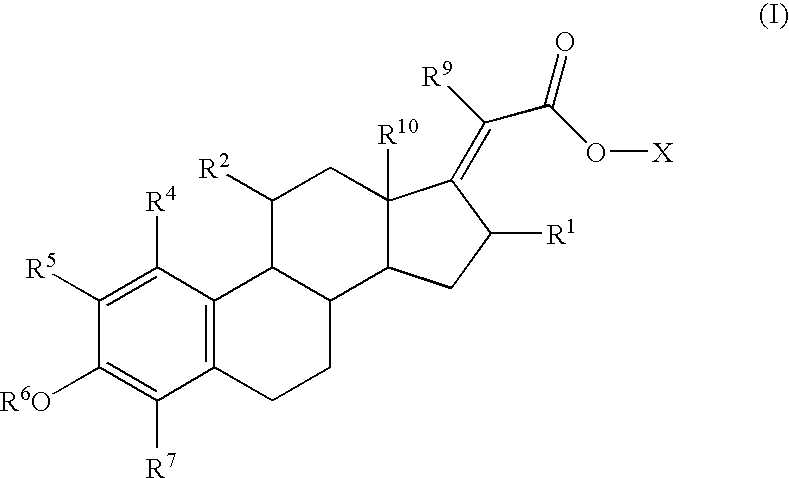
C12=C(C([R4])=C([R5])C([R6O])=C1[R7])C1C(CC2)C2C([R10])(CC1[R2])C(=C(C(O[X])=O)[R9])C([R1])C2
